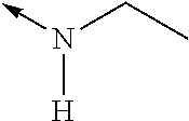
N(->C)(CC)[H]
